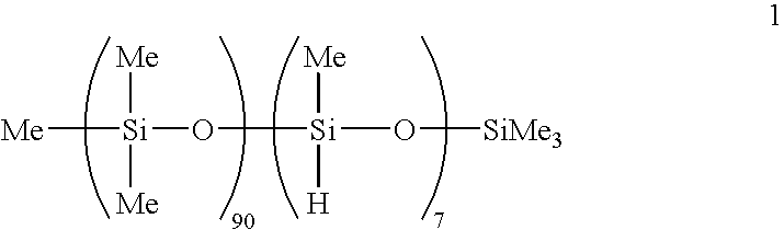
[Me][Si](O[Si](O[SiMe3])([Me])[H])([Me])[Me]
